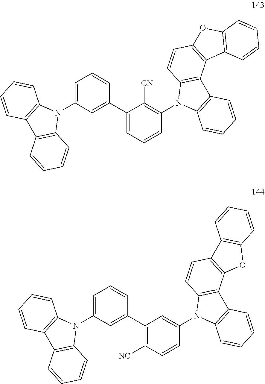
C1=C(N2C3=C(C4=C2C=CC=C4)C=CC=C3)C=C(C2=CC=CC(N3C4=C(C5=C3C=CC3=C5C5=C(O3)C=CC=C5)C=CC=C4)=C2[CN])C=C1.C1=C(N2C3=C(C4=C2C=CC=C4)C=CC=C3)C=C(C2=C([NC])C=CC(N3C4=C(C5=C3C=CC3=C5OC5=C3C=CC=C5)C=CC=C4)=C2)C=C1
